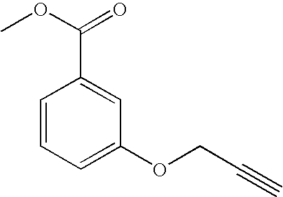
C1=CC=C(OCC#C)C=C1C(OC)=O
